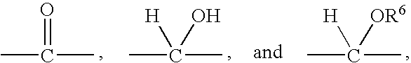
CC(C)=O.CC(C)([H])O.CC(C)([H])[OR6]
